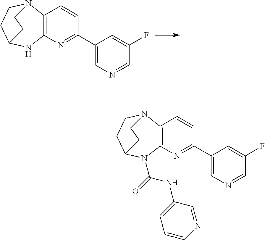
C1=CC2=C(N=C1C1=CN=CC(F)=C1)NC1CCN2CC1.C1=CC2=C(N=C1C1=CN=CC(F)=C1)N(C(=O)NC1=CC=CN=C1)C1CCN2CC1
